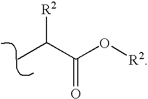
C(C)(C(O[R2])=O)[R2]
